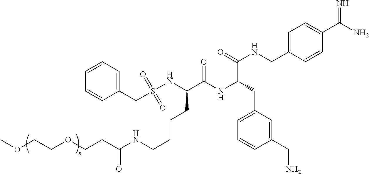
C1=CC(CS(NC(C(NC(CC2=CC=CC(CN)=C2)C(NCC2=CC=C(C(=N)N)C=C2)=O)=O)CCCCNC(CCOCCOC)=O)(=O)=O)=CC=C1
